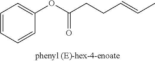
C1=CC=CC(OC(CCC=CC)=O)=C1
